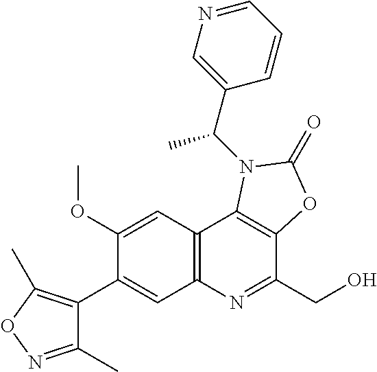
C1(C2=CC3=C(C=C2OC)C2=C(C(CO)=N3)OC(=O)N2C(C2=CN=CC=C2)C)=C(C)ON=C1C
